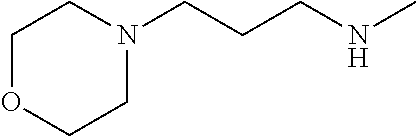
C1N(CCCNC)CCOC1
